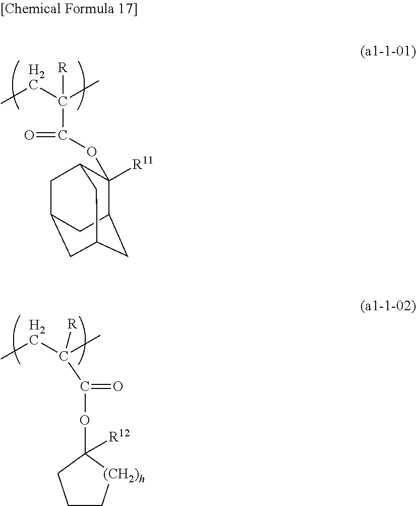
[R]C(CC)(C)C(=O)OC1([R11])C2CC3CC(CC1C3)C2.[R]C(CC)(C)C(=O)OC1([R12])CCC[(CH2)h]1
